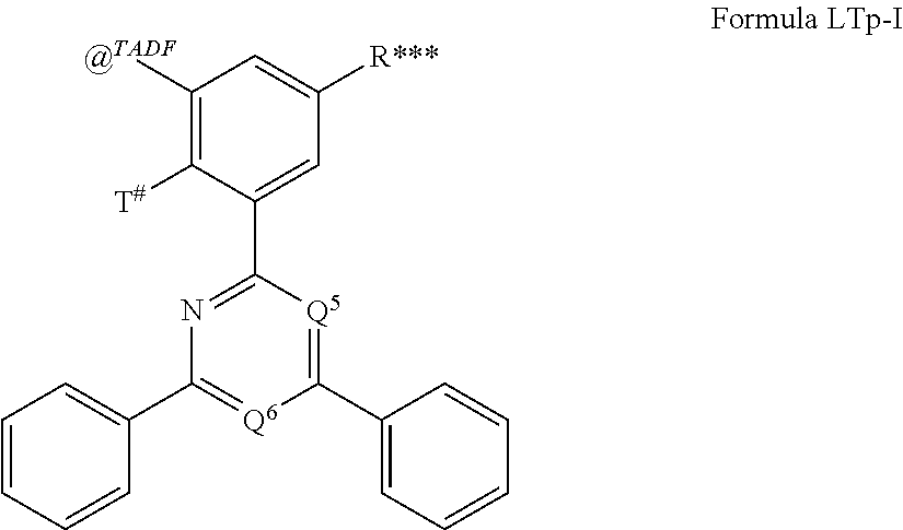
N1=C(C2=CC([R***])=CC([@TADF])=C2[T#])[Q5]=C(C2=CC=CC=C2)[Q6]=C1C1=CC=CC=C1
